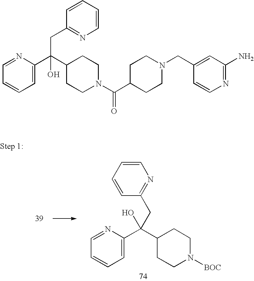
N1=CC=CC=C1C(C1CCN([BOC])CC1)(CC1=NC=CC=C1)O.N1=CC=CC=C1C(C1CCN(C(C2CCN(CC3=CC(N)=NC=C3)CC2)=O)CC1)(CC1=NC=CC=C1)O
